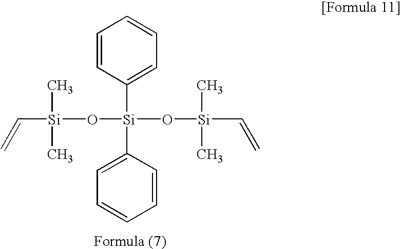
C1=CC([Si](C2=CC=CC=C2)(O[Si](C=C)(C)C)O[Si](C=C)(C)C)=CC=C1
